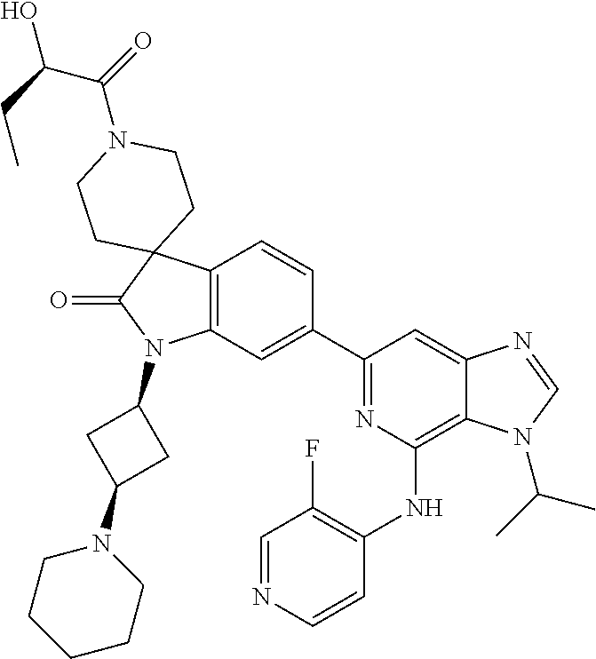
C12=C(C=C(C3=NC(NC4=C(F)C=NC=C4)=C4C(=C3)N=CN4C(C)C)C=C1)N(C1CC(N3CCCCC3)C1)C(=O)C21CCN(C(=O)C(O)CC)CC1
